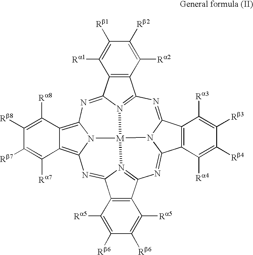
N1=C2N3C(=NC4=N5C(=NC6=C7C(=C8N6[M]35N3=C1C1=C(C3=N8)C([Ra1])=C([Rb1])C([Rb2])=C1[Ra2])C([Ra8])=C([Rb8])C([Rb7])=C7[Ra7])C1=C4C([Ra5])=C([Rb6])C([Rb6])=C1[Ra5])C1=C2C([Ra3])=C([Rb3])C([Rb4])=C1[Ra4]
